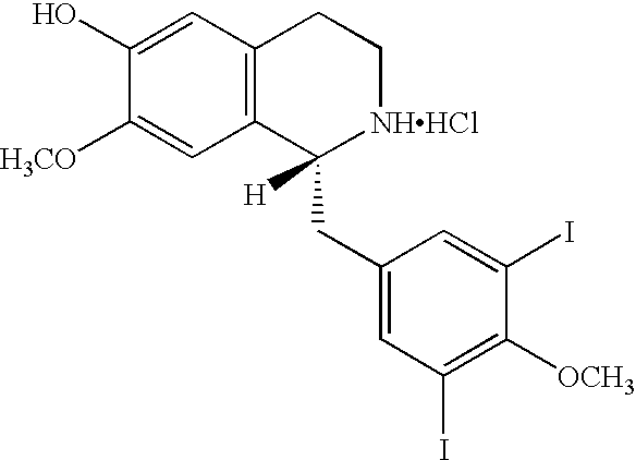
C1(O)=CC2=C(C=C1[H3CO])C(CC1=CC(I)=C([OCH3])C(I)=C1)([H])[NHHCl]CC2
